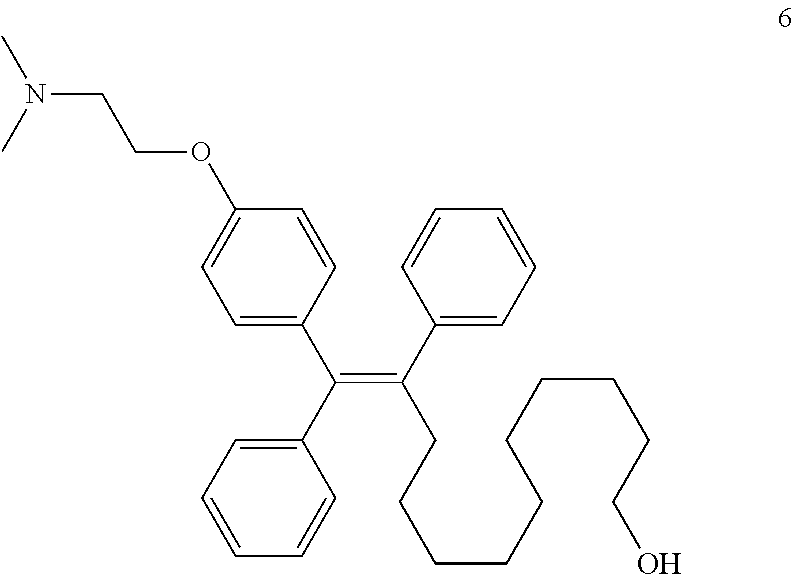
C1(C(C2=CC=C(OCCN(C)C)C=C2)=C(C2=CC=CC=C2)CCCCCCCCCCO)=CC=CC=C1
